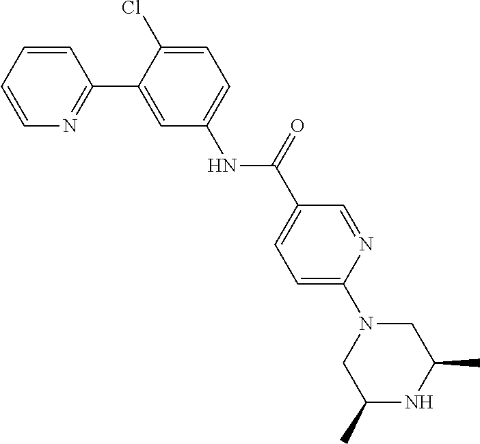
C1=CC=CN=C1C1=CC(NC(C2=CC=C(N3CC(C)NC(C)C3)N=C2)=O)=CC=C1Cl
